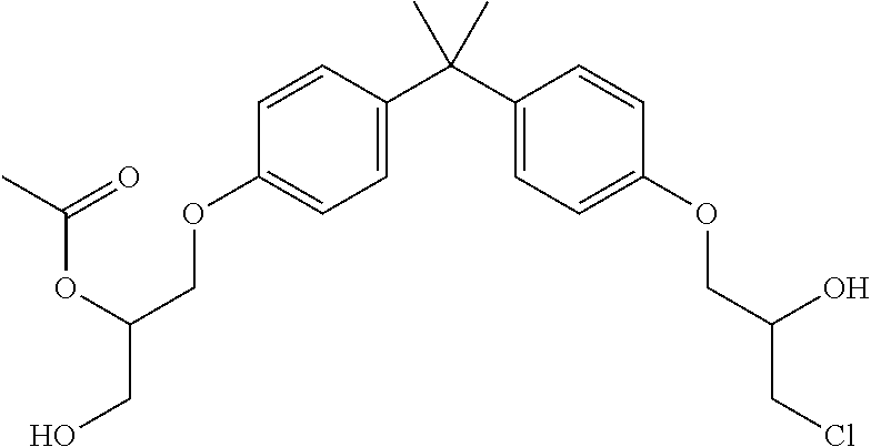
C1=C(C(C2=CC=C(OCC(CCl)O)C=C2)(C)C)C=CC(OCC(CO)OC(C)=O)=C1
